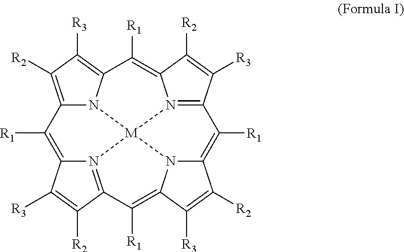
C12=C([R2])C([R3])=C3N1[M]14N5=C(C([R3])=C([R2])C5=C3[R1])C([R1])=C3N1C(=C([R1])C1=N4C(=C2[R1])C([R3])=C1[R2])C([R3])=C3[R2]
